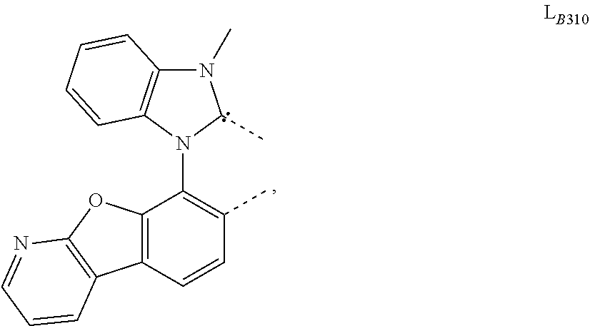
C12=C(C=CC(C)=C1N1C(C)N(C)C3=C1C=CC=C3)C1=C(O2)N=CC=C1
